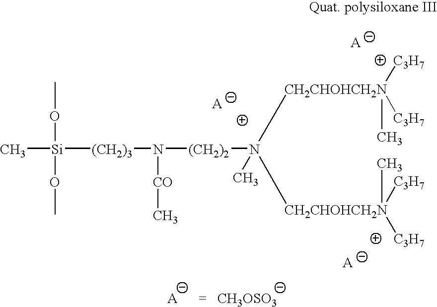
C[Si]([(CH2)3]N([(CH2)2]N([CH2CHOHCH2N]([C3H7])([C3H7])C)(C)[CH2CHOHCH2N](C)([C3H7])[C3H7])[CO]C)(OC)OC.[CH3OSO3]
